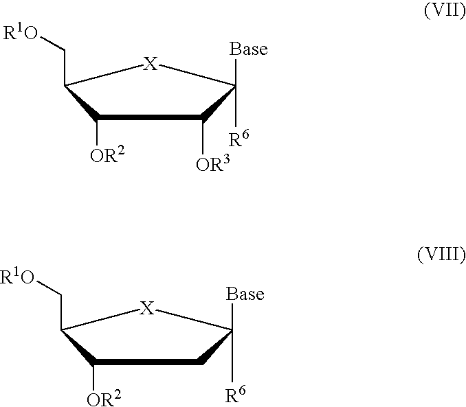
C1([OR2])C(C[R1O])[X]C([Base])([R6])C1.C1([OR2])C(C[R1O])[X]C([Base])([R6])C1[OR3]
